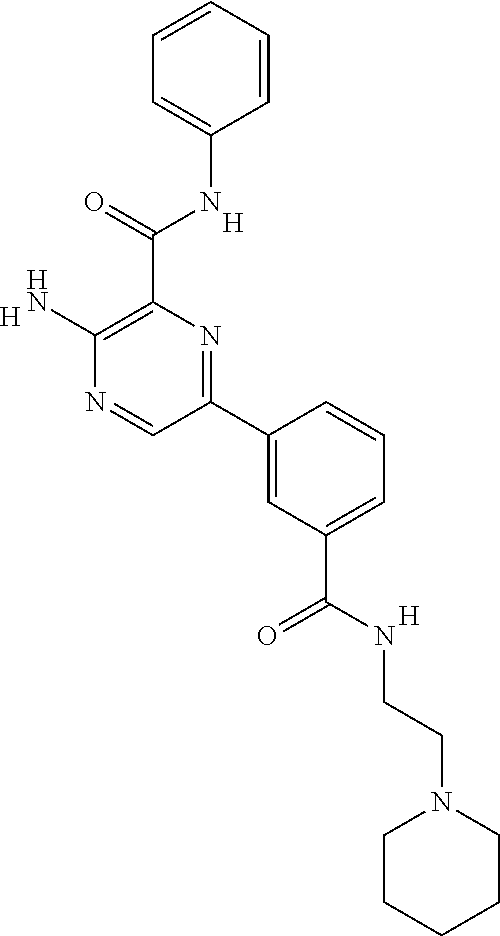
C1=CC=CC(NC(C2=C(N)N=CC(C3=CC(C(NCCN4CCCCC4)=O)=CC=C3)=N2)=O)=C1.[H].[H].[H]
